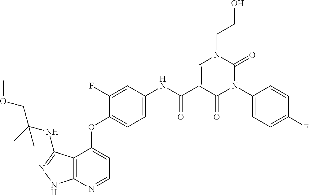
C12=C(N=CC=C1OC1=CC=C(NC(C3=CN(CCO)C(=O)N(C4=CC=C(F)C=C4)C3=O)=O)C=C1F)NN=C2NC(COC)(C)C
